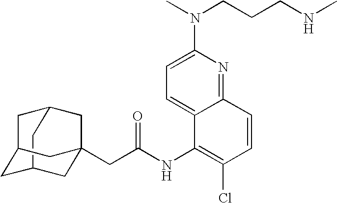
C12CC3CC(C1)CC(CC(=O)NC1=C(Cl)C=CC4=NC(N(CCCNC)C)=CC=C14)(C3)C2
